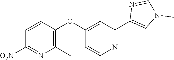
C1=CC(OC2=CC(C3=CN(C)C=N3)=NC=C2)=C(C)N=C1[O2N]
